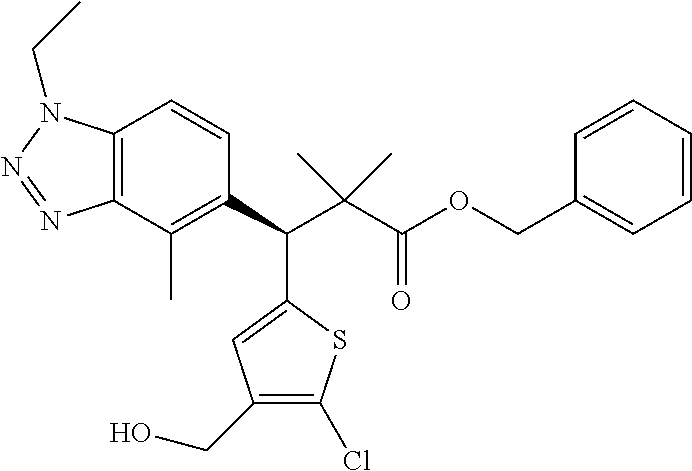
C12=C(C(C)=C(C(C3=CC(CO)=C(Cl)S3)C(C(OCC3=CC=CC=C3)=O)(C)C)C=C1)N=NN2CC
